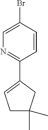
C1C(C)(C)CC=C1C1=NC=C(Br)C=C1
